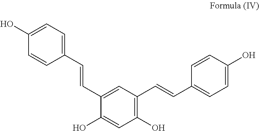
C1(O)=C(C=CC2=CC=C(O)C=C2)C=C(C=CC2=CC=C(O)C=C2)C(O)=C1
